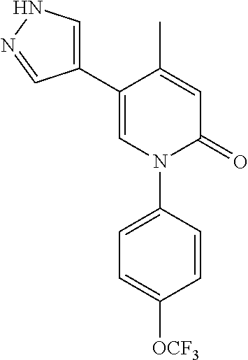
C1=C(C)C(C2=CNN=C2)=CN(C2=CC=C([OCF3])C=C2)C1=O
